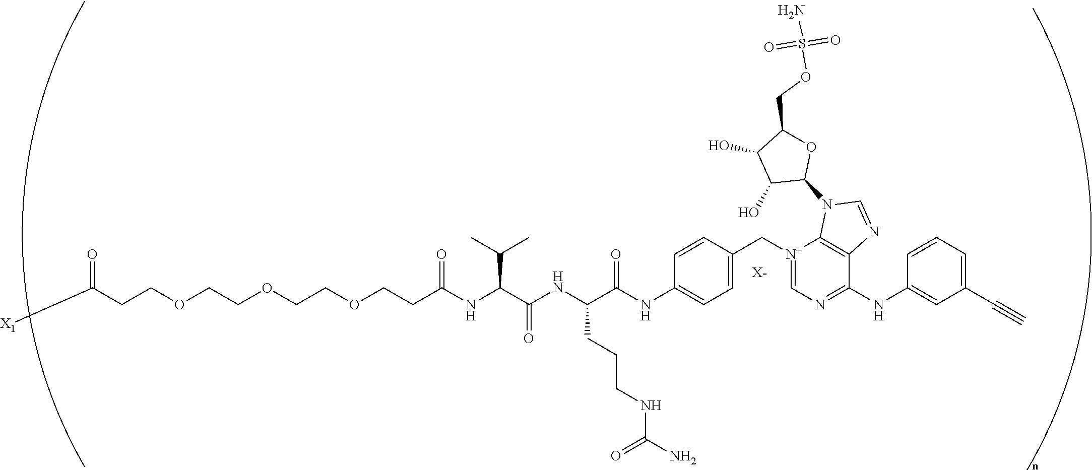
[X-].C(COCCOCCOCCC(NC(C(NC(C(NC1=CC=C(C[N+]2=CN=C(NC3=CC(C#C)=CC=C3)C3=C2N(C2OC(COS(N)(=O)=O)C(O)C2O)C=N3)C=C1)=O)CCCNC(=O)N)=O)C(C)C)=O)C([X1])=O
